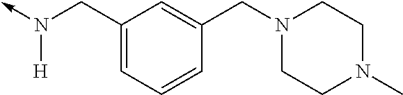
N([H])(->C)CC1=CC=CC(CN2CCN(C)CC2)=C1
